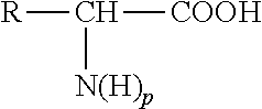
[R]C([COOH])[N(H)p]
